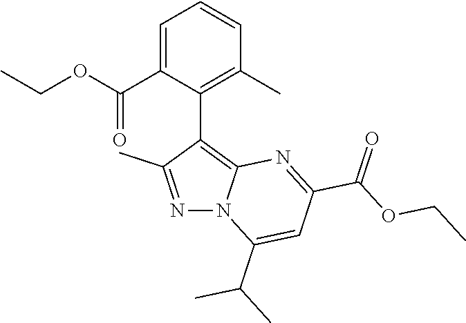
C1=C(C(=O)OCC)C(C2=C3N(N=C2C)C(C(C)C)=CC(C(OCC)=O)=N3)=C(C)C=C1
